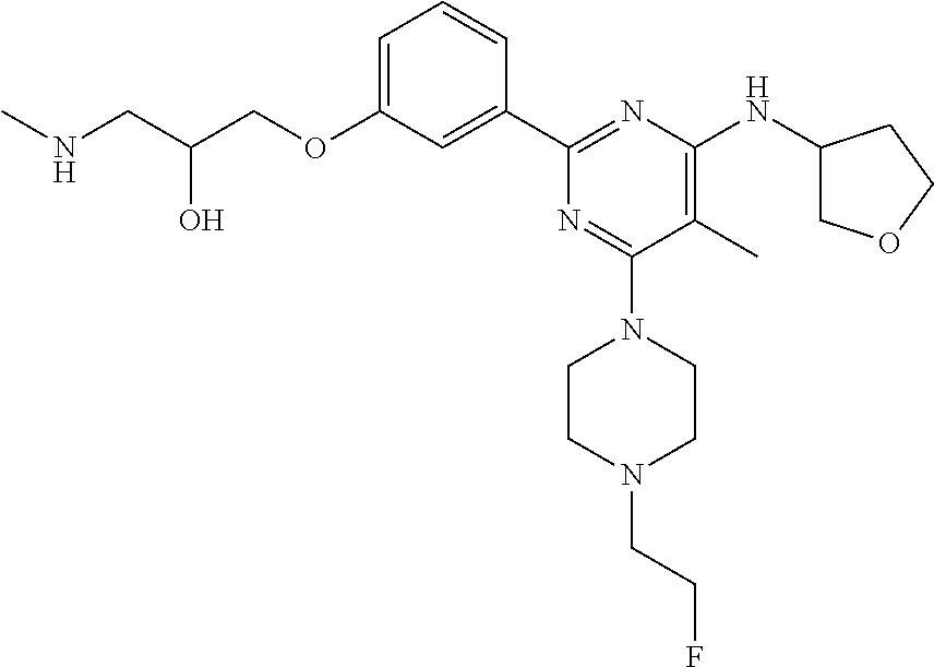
C1=C(OCC(CNC)O)C=C(C2=NC(NC3COCC3)=C(C)C(N3CCN(CCF)CC3)=N2)C=C1
